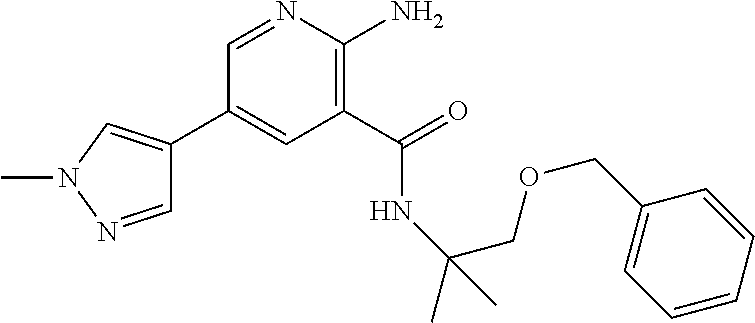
C1(C2=CN(C)N=C2)=CC(C(=O)NC(COCC2=CC=CC=C2)(C)C)=C(N)N=C1
